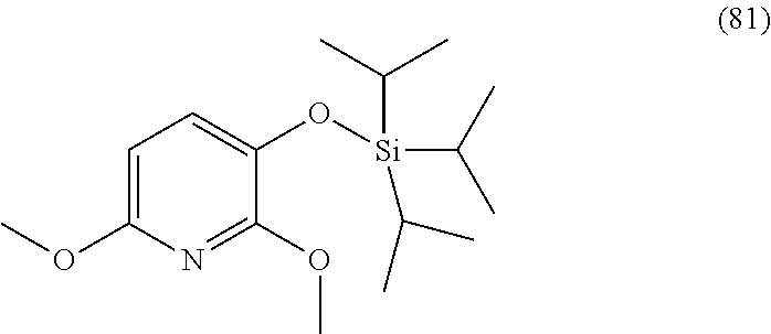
C1(OC)=CC=C(O[Si](C(C)C)(C(C)C)C(C)C)C(OC)=N1
